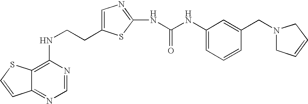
C(CNC1=C2C(=NC=N1)C=CS2)C1=CN=C(NC(=O)NC2=CC=CC(CN3CC=CC3)=C2)S1
